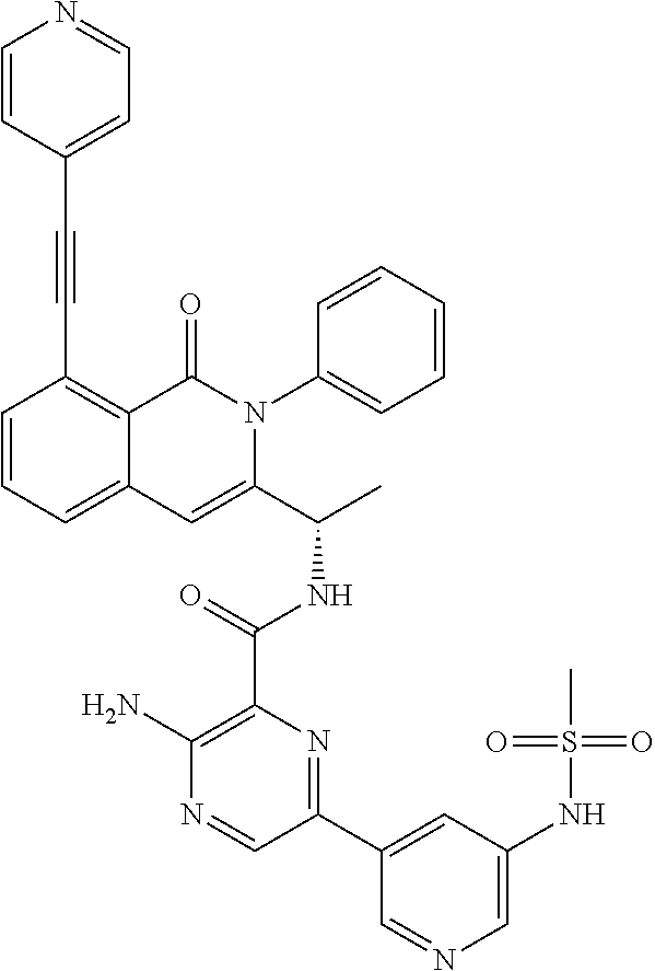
C1(C(NC(C2=CC3=CC=CC(C#CC4=CC=NC=C4)=C3C(=O)N2C2=CC=CC=C2)C)=O)=C(N)N=CC(C2=CC(NS(C)(=O)=O)=CN=C2)=N1
